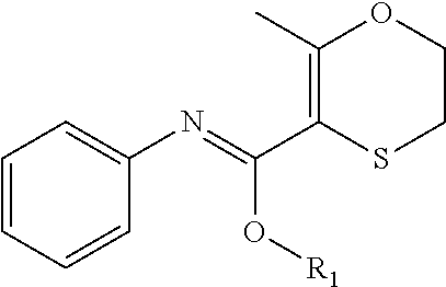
C1=C(N=C(C2=C(C)OCCS2)O[R1])C=CC=C1
